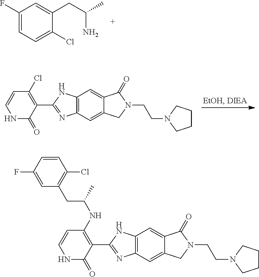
C1(F)=CC=C(Cl)C(CC(N)C)=C1.N1C(=O)C(C2=NC3=C(N2)C=C2C(=C3)CN(CCN3CCCC3)C2=O)=C(Cl)C=C1.N1C(=O)C(C2=NC3=C(N2)C=C2C(=C3)CN(CCN3CCCC3)C2=O)=C(NC(CC2=C(Cl)C=CC(F)=C2)C)C=C1
